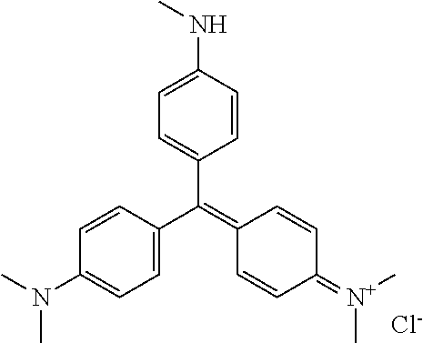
C1=C(NC)C=CC(C(=C2C=CC(=[N+](C)C)C=C2)C2=CC=C(N(C)C)C=C2)=C1.[Cl-]
